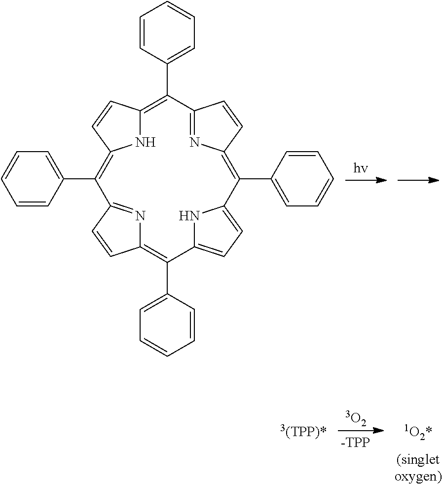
N1C2=C(C3=CC=CC=C3)C3=NC(=C(C4=CC=CC=C4)C4=CC=C(N4)C(C4=CC=CC=C4)=C4N=C(C(C5=CC=CC=C5)=C1C=C2)C=C4)C=C3
